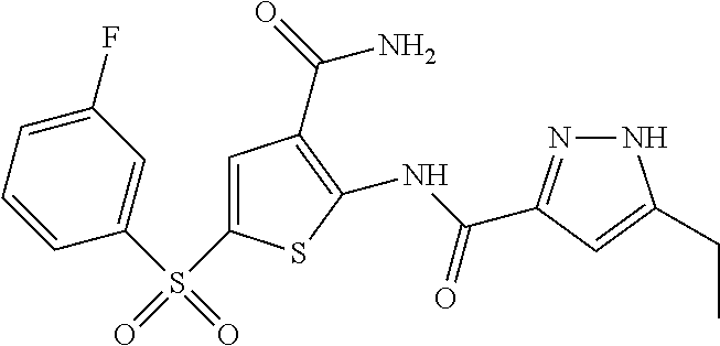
C1(F)=CC=CC(S(C2=CC(C(N)=O)=C(NC(=O)C3=NNC(CC)=C3)S2)(=O)=O)=C1
